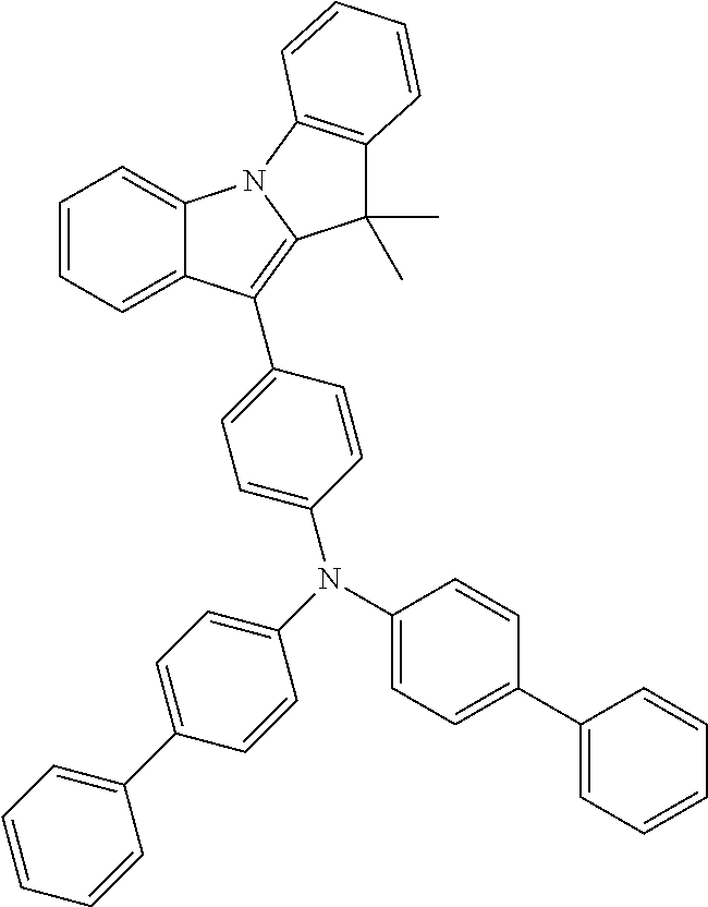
C1=CC=C2C(=C1)N1C(=C2C2=CC=C(N(C3=CC=C(C4=CC=CC=C4)C=C3)C3=CC=C(C4=CC=CC=C4)C=C3)C=C2)C(C)(C)C2=C1C=CC=C2
